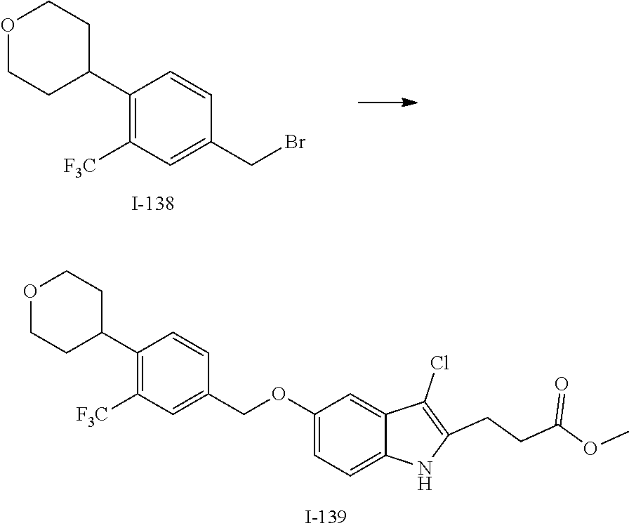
C1(C2CCOCC2)=C([F3C])C=C(CBr)C=C1.C1=C(COC2=CC=C3C(=C2)C(Cl)=C(CCC(OC)=O)N3)C=CC(C2CCOCC2)=C1[F3C]
